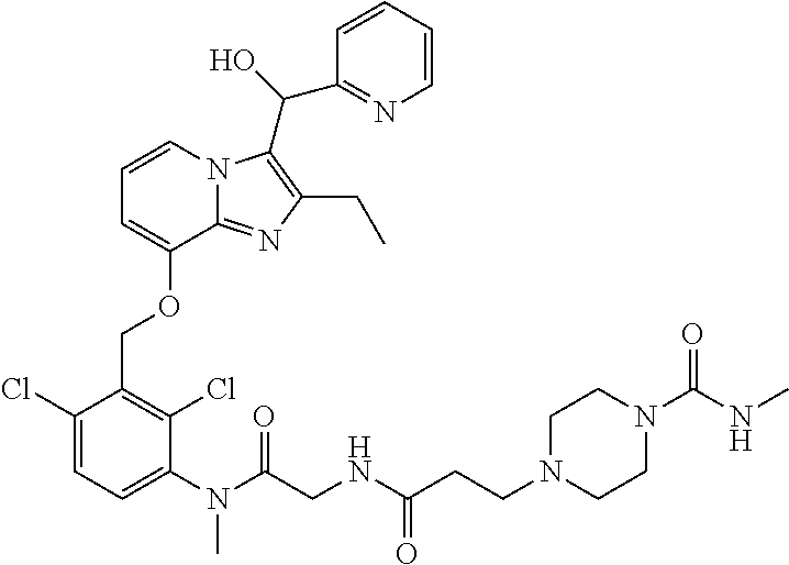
C1(Cl)=CC=C(N(C(=O)CNC(=O)CCN2CCN(C(NC)=O)CC2)C)C(Cl)=C1COC1=CC=CN2C1=NC(CC)=C2C(C1=NC=CC=C1)O
